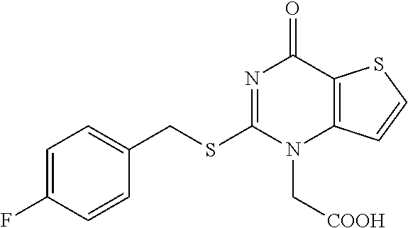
C1=C(F)C=CC(CSC2=NC(=O)C3=C(N2C[COOH])C=CS3)=C1
